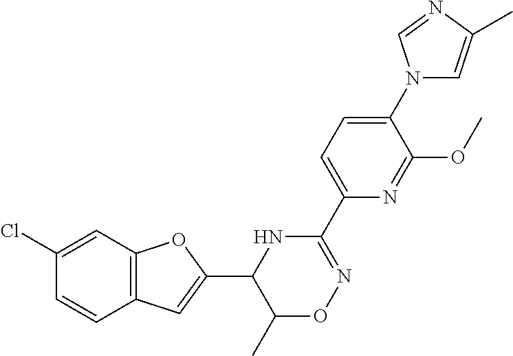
C1(Cl)=CC2=C(C=C1)C=C(C1C(C)ON=C(C3=CC=C(N4C=C(C)N=C4)C(OC)=N3)N1)O2
